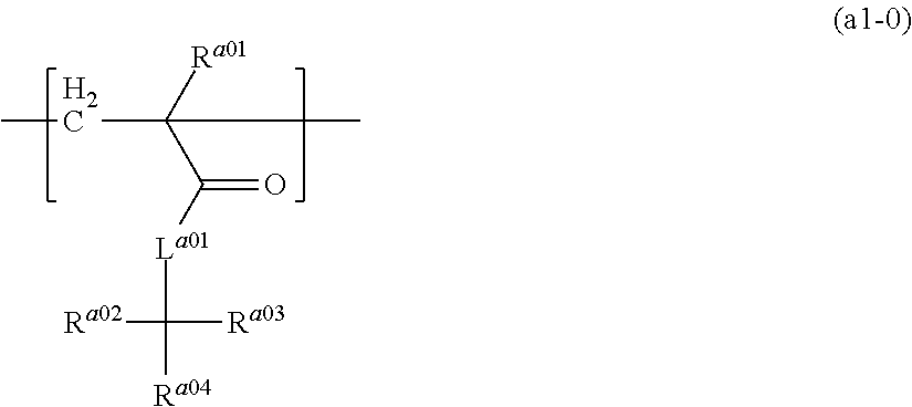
C([Ra01])(C)(CC)C([La01]C([Ra03])([Ra04])[Ra02])=O
